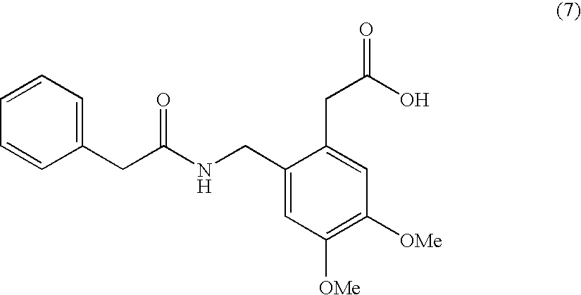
C1=CC=C(CC(NCC2=CC([OMe])=C([OMe])C=C2CC(=O)O)=O)C=C1
